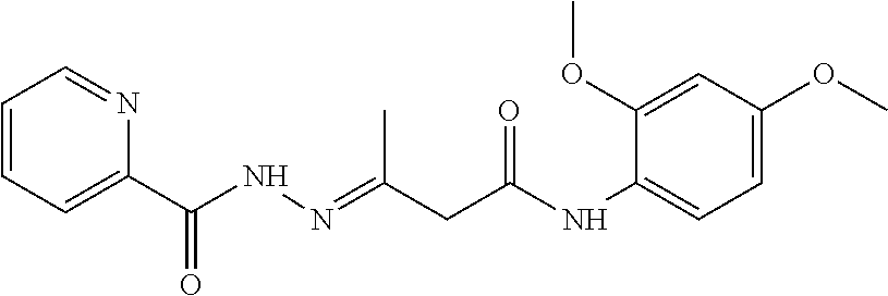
C1=CC=C(C(NN=C(CC(NC2=CC=C(OC)C=C2OC)=O)C)=O)N=C1
